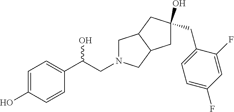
C(C(C1=CC=C(O)C=C1)O)N1CC2C(C1)CC(O)(CC1=CC=C(F)C=C1F)C2
